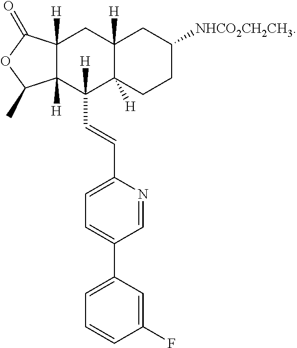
C12([H])C([H])(CCC([NHCO2CH2CH3])C1)C([H])(C=CC1=CC=C(C3=CC=CC(F)=C3)C=N1)C1([H])C([H])(C2)C(=O)OC1C
